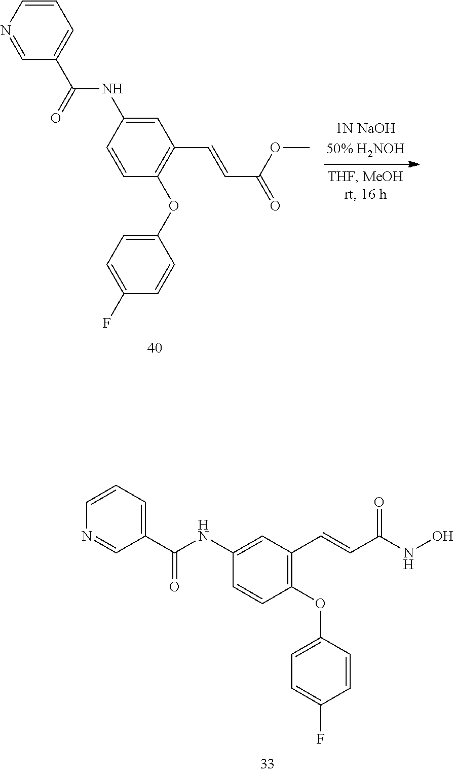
C1(OC2=C(C=CC(OC)=O)C=C(NC(C3=CC=CN=C3)=O)C=C2)=CC=C(F)C=C1.O(C1=CC=C(F)C=C1)C1=C(C=CC(NO)=O)C=C(NC(C2=CC=CN=C2)=O)C=C1
